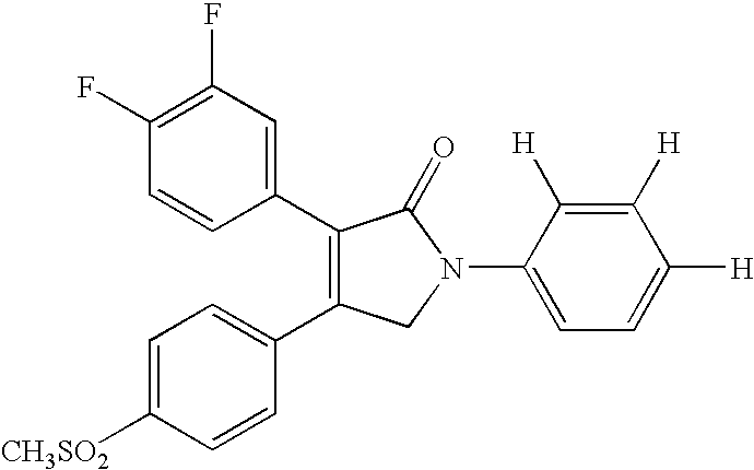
[CH3SO2]C1=CC=C(C2=C(C3=CC(F)=C(F)C=C3)C(=O)N(C3=CC=C([H])C([H])=C3[H])C2)C=C1
